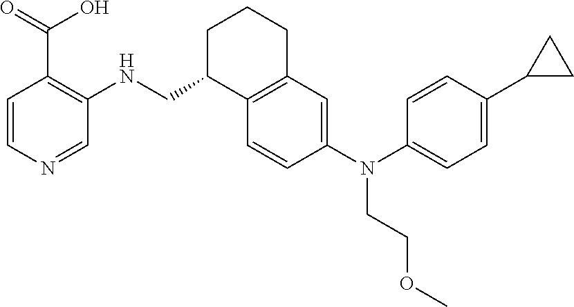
C12=C(C=CC(N(C3=CC=C(C4CC4)C=C3)CCOC)=C1)C(CNC1=C(C(O)=O)C=CN=C1)CCC2
